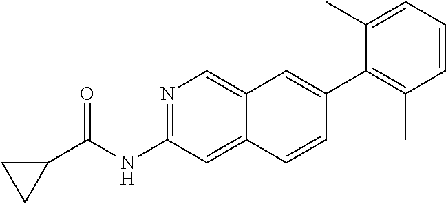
C1(C2=CC3=CN=C(NC(=O)C4CC4)C=C3C=C2)=C(C)C=CC=C1C
